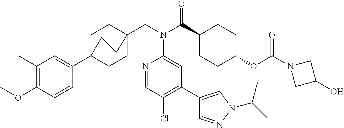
C1(C)=C(OC)C=CC(C23CCC(CN(C(C4CCC(OC(N5CC(O)C5)=O)CC4)=O)C4=CC(C5=CN(C(C)C)N=C5)=C(Cl)C=N4)(CC2)CC3)=C1
